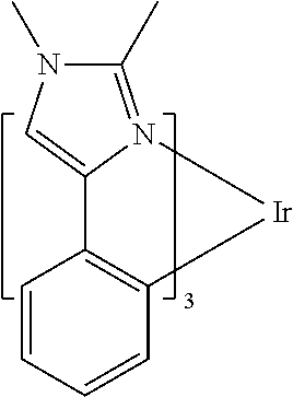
C1=CC=CC2=C1[Ir]N1=C(C)N(C)C=C21
